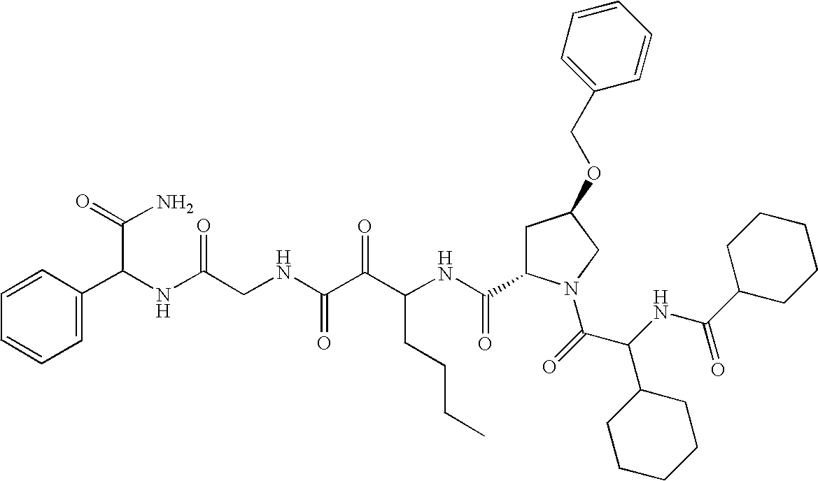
C(NC(C(=O)N1CC(OCC2=CC=CC=C2)CC1C(NC(C(C(NCC(NC(C(N)=O)C1=CC=CC=C1)=O)=O)=O)CCCC)=O)C1CCCCC1)(=O)C1CCCCC1
